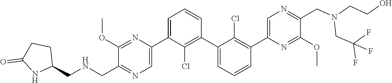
C1(C2=CN=C(CNCC3CCC(=O)N3)C(OC)=N2)=CC=CC(C2=CC=CC(C3=CN=C(CN(CCO)CC(F)(F)F)C(OC)=N3)=C2Cl)=C1Cl
